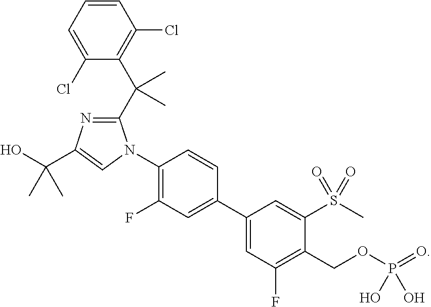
C1(Cl)=CC=CC(Cl)=C1C(C1=NC(C(O)(C)C)=CN1C1=C(F)C=C(C2=CC(F)=C(COP(=O)(O)O)C(S(C)(=O)=O)=C2)C=C1)(C)C
